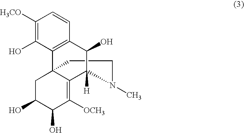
C1CN(C)C2([H])C(O)C3=C(C(O)=C([H3CO])C=C3)C13C2=C([OCH3])C(O)C(O)C3
